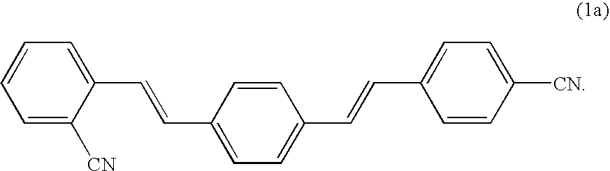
C1([CN])=CC=CC=C1C=CC1=CC=C(C=CC2=CC=C([CN])C=C2)C=C1
